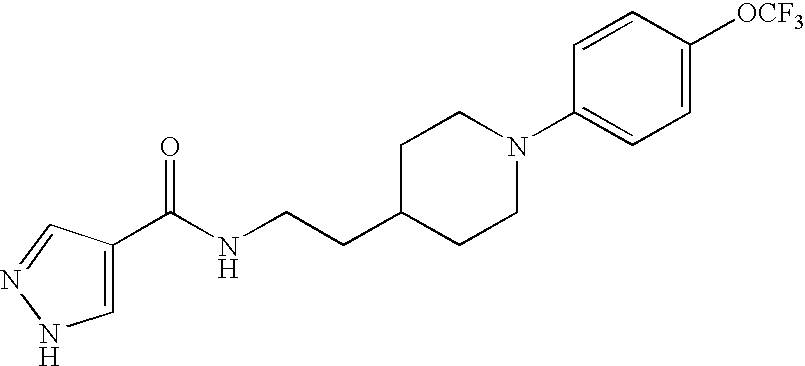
C(NCCC1CCN(C2=CC=C([OCF3])C=C2)CC1)(=O)C1=CNN=C1
